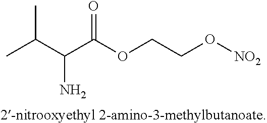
CC(C(C(OCCO[NO2])=O)N)C
